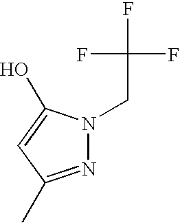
N1=C(C)C=C(O)N1CC(F)(F)F
